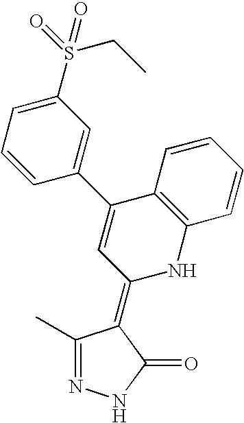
N1=C(C)C(=C2NC3=C(C(C4=CC(S(CC)(=O)=O)=CC=C4)=C2)C=CC=C3)C(=O)N1
